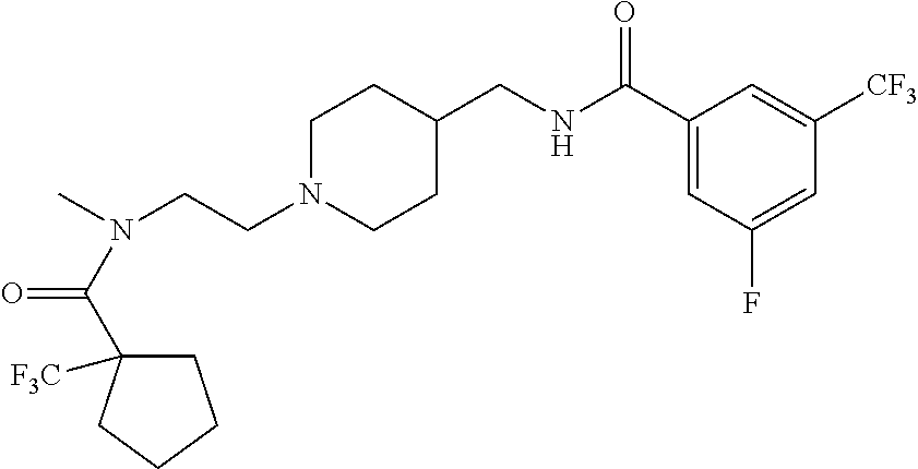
N(CCN1CCC(CNC(C2=CC(F)=CC([CF3])=C2)=O)CC1)(C)C(=O)C1([F3C])CCCC1
